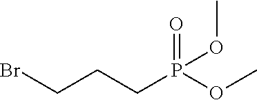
C(CP(OC)(=O)OC)CBr
